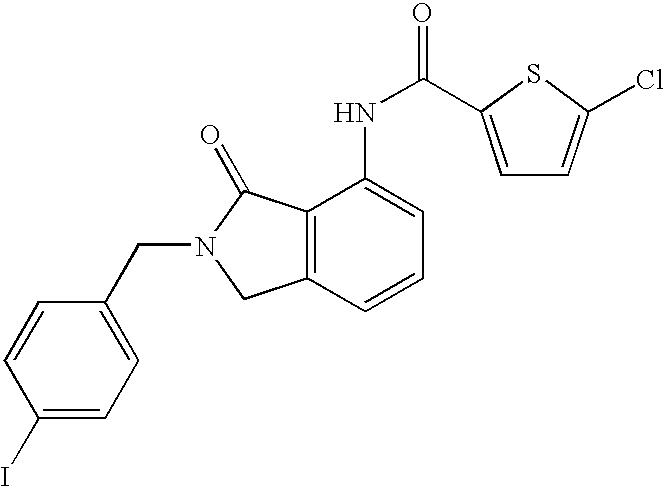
C1(I)=CC=C(CN2C(=O)C3=C(C2)C=CC=C3NC(=O)C2=CC=C(Cl)S2)C=C1
